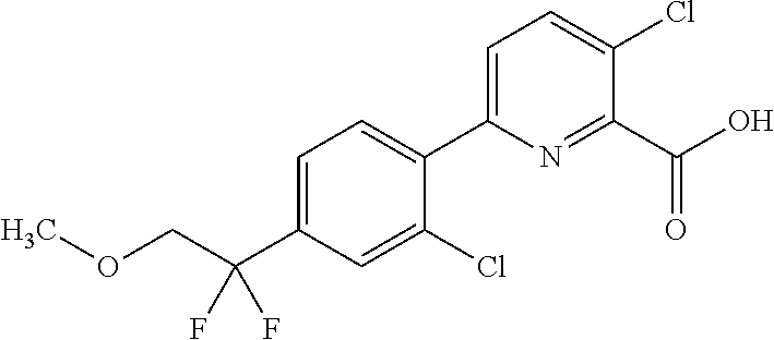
C1=C(C2=CC=C(C(COC)(F)F)C=C2Cl)N=C(C(O)=O)C(Cl)=C1
